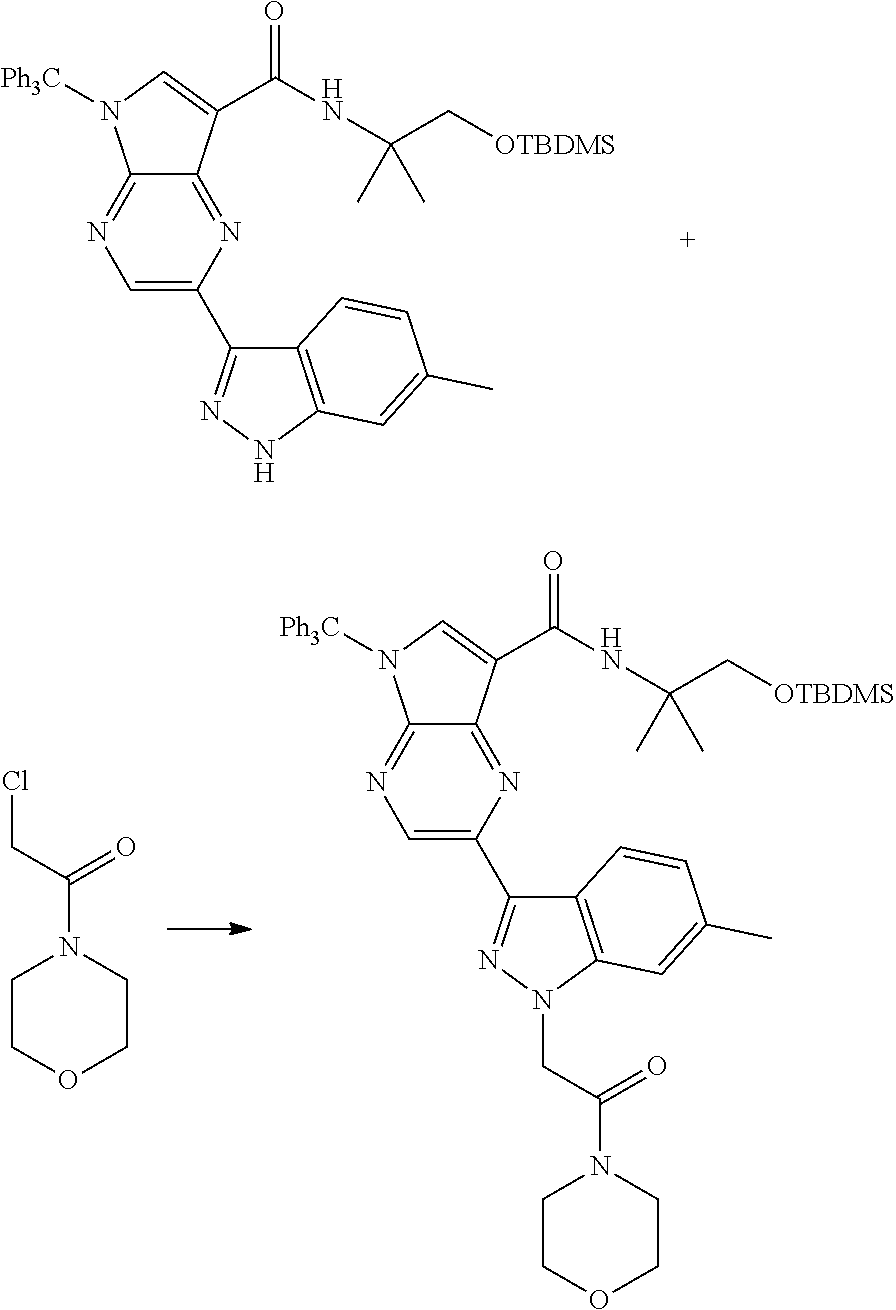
C1=C(C2=NNC3=C2C=CC(C)=C3)N=C2C(=N1)N([Ph3C])C=C2C(=O)NC(C[OTBDMS])(C)C.C1COCCN1C(CCl)=O.C1=C(C2=NN(CC(=O)N3CCOCC3)C3=C2C=CC(C)=C3)N=C2C(=N1)N([Ph3C])C=C2C(=O)NC(C[OTBDMS])(C)C
